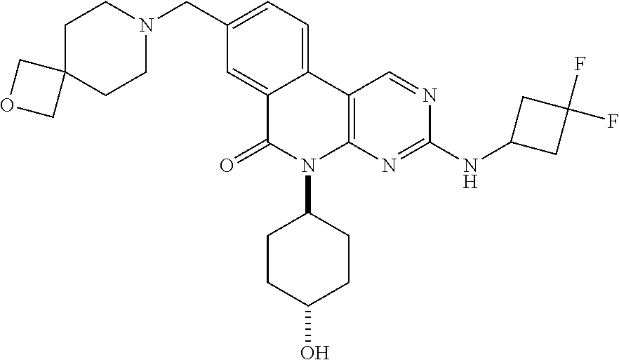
C1C2(CCN(CC3=CC=C4C(=C3)C(=O)N(C3CCC(O)CC3)C3=C4C=NC(NC4CC(F)(F)C4)=N3)C1)COC2
